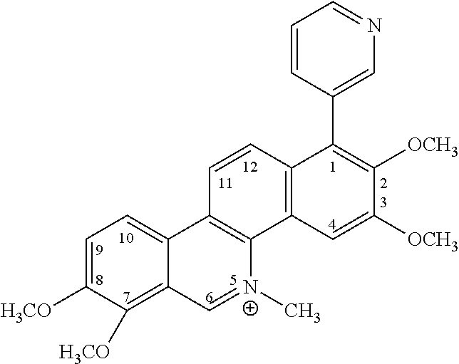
C1=C([H3CO])C([H3CO])=C2C(=C1)C1=C([N+](C)=C2)C2=C(C=C1)C(C1=CN=CC=C1)=C([OCH3])C([OCH3])=C2
